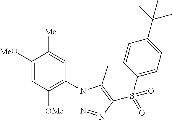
C1([MeO])=CC([OMe])=C(N2N=NC(S(C3=CC=C(C(C)(C)C)C=C3)(=O)=O)=C2C)C=C1[Me]
